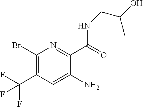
C1(Br)=C(C(F)(F)F)C=C(N)C(C(=O)NCC(O)C)=N1
